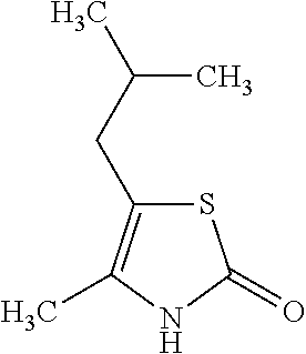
S1C(CC(C)C)=C(C)NC1=O
